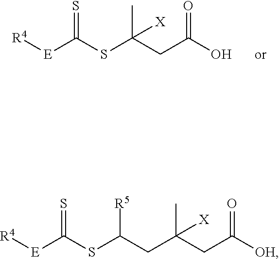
[R4][E]C(SC(CC(O)=O)(C)[X])=S.[R4][E]C(SC(CC(C)(CC([OH])=O)[X])[R5])=S
